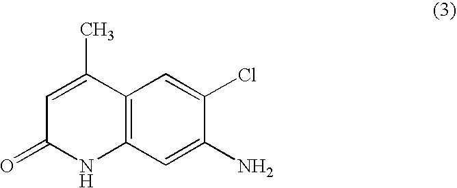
C1=C(C)C2=C(NC1=O)C=C(N)C(Cl)=C2
